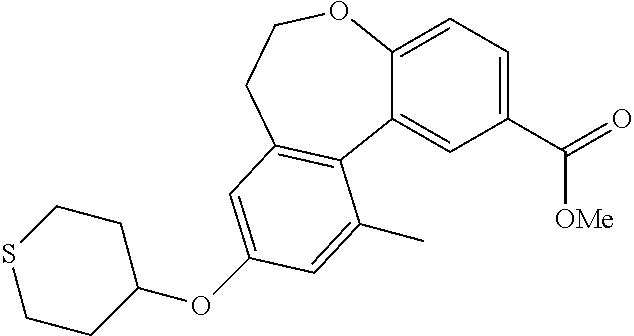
C1(C([OMe])=O)=CC=C2C(=C1)C1=C(CCO2)C=C(OC2CCSCC2)C=C1C
